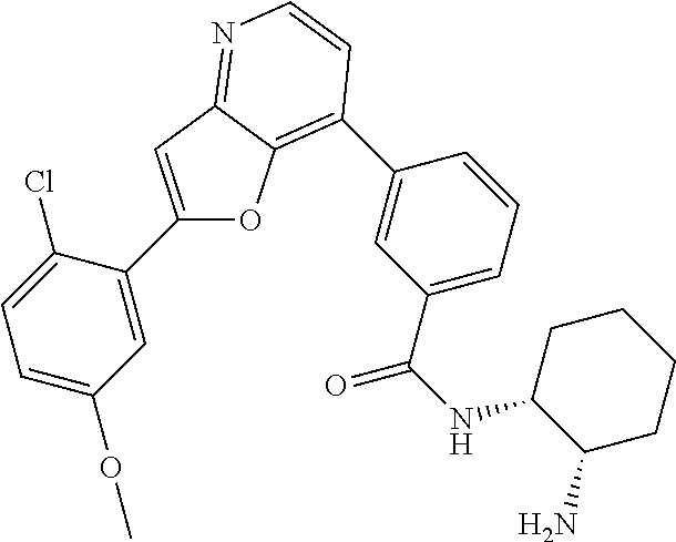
O1C2=C(C3=CC(C(NC4C(N)CCCC4)=O)=CC=C3)C=CN=C2C=C1C1=CC(OC)=CC=C1Cl
